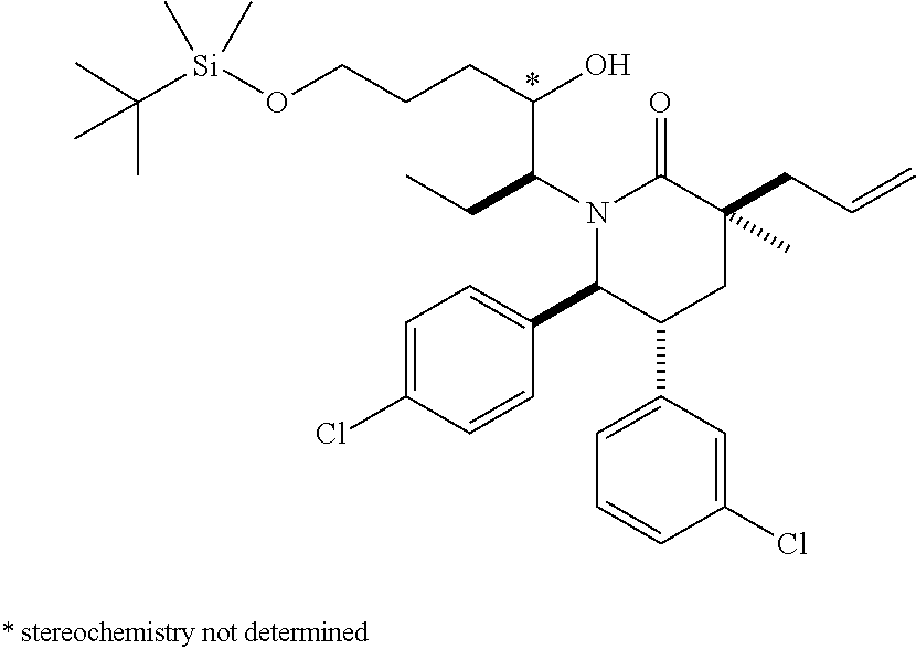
C1=C(Cl)C=CC(C2C(C3=CC=CC(Cl)=C3)CC(CC=C)(C)C(=O)N2C(C(O)CCCO[Si](C(C)(C)C)(C)C)CC)=C1
